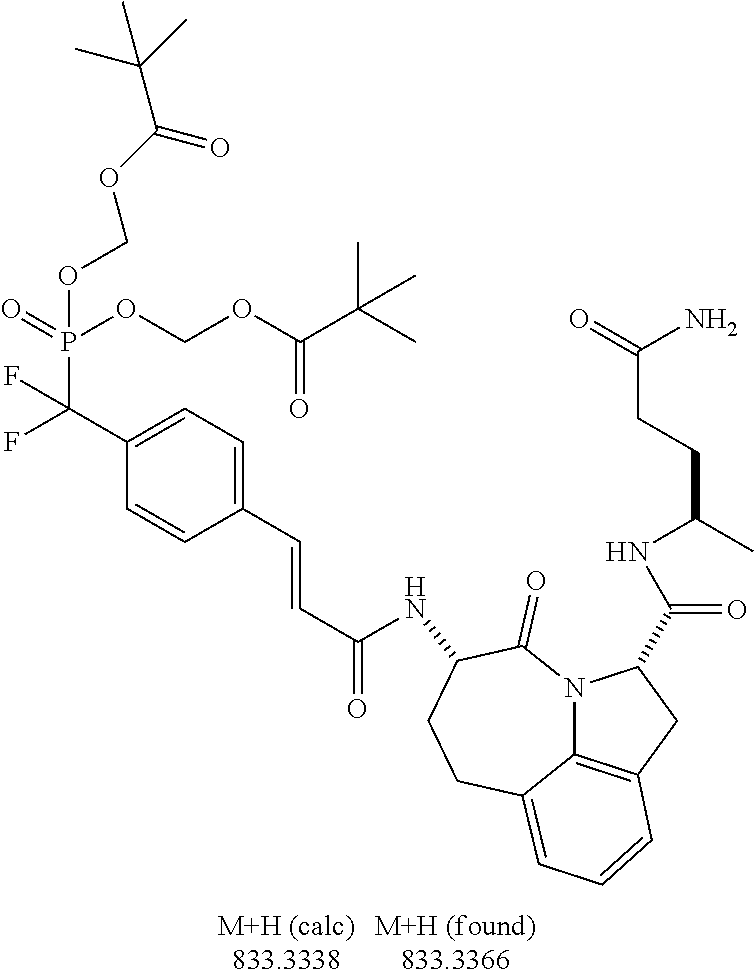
C1(C(F)(P(=O)(OCOC(=O)C(C)(C)C)OCOC(C(C)(C)C)=O)F)=CC=C(C=CC(=O)NC2C(=O)N3C4=C(CC3C(=O)NC(C)CCC(N)=O)C=CC=C4CC2)C=C1
